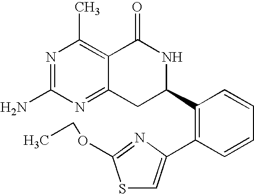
N1=C(N)N=C2C(=C1C)C(=O)NC(C1=C(C3=CSC(OCC)=N3)C=CC=C1)C2
